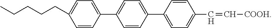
C1=CC(C2=CC=C(C3=CC=C(CCCCC)C=C3)C=C2)=CC=C1C=C[COOH]
